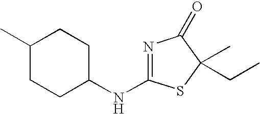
N1=C(NC2CCC(C)CC2)SC(C)(CC)C1=O
